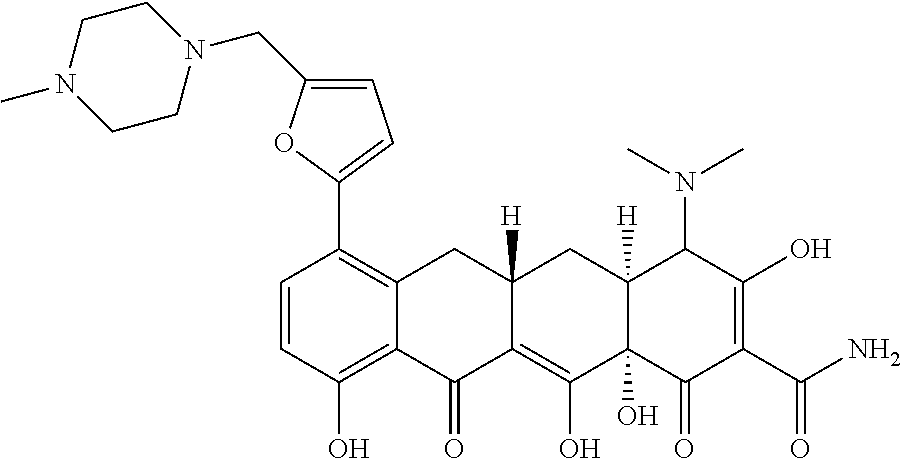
C1=CC(O)=C2C(=C1C1=CC=C(CN3CCN(C)CC3)O1)CC1([H])C(=C(O)C3(O)C([H])(C1)C(N(C)C)C(O)=C(C(N)=O)C3=O)C2=O
